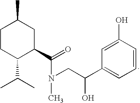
C1CC(C(C)C)C(C(N(C)CC(C2=CC=CC(O)=C2)O)=O)CC1C
